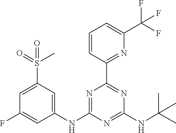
C1=C(S(=O)(C)=O)C=C(NC2=NC(C3=NC(C(F)(F)F)=CC=C3)=NC(NC(C)(C)C)=N2)C=C1F
